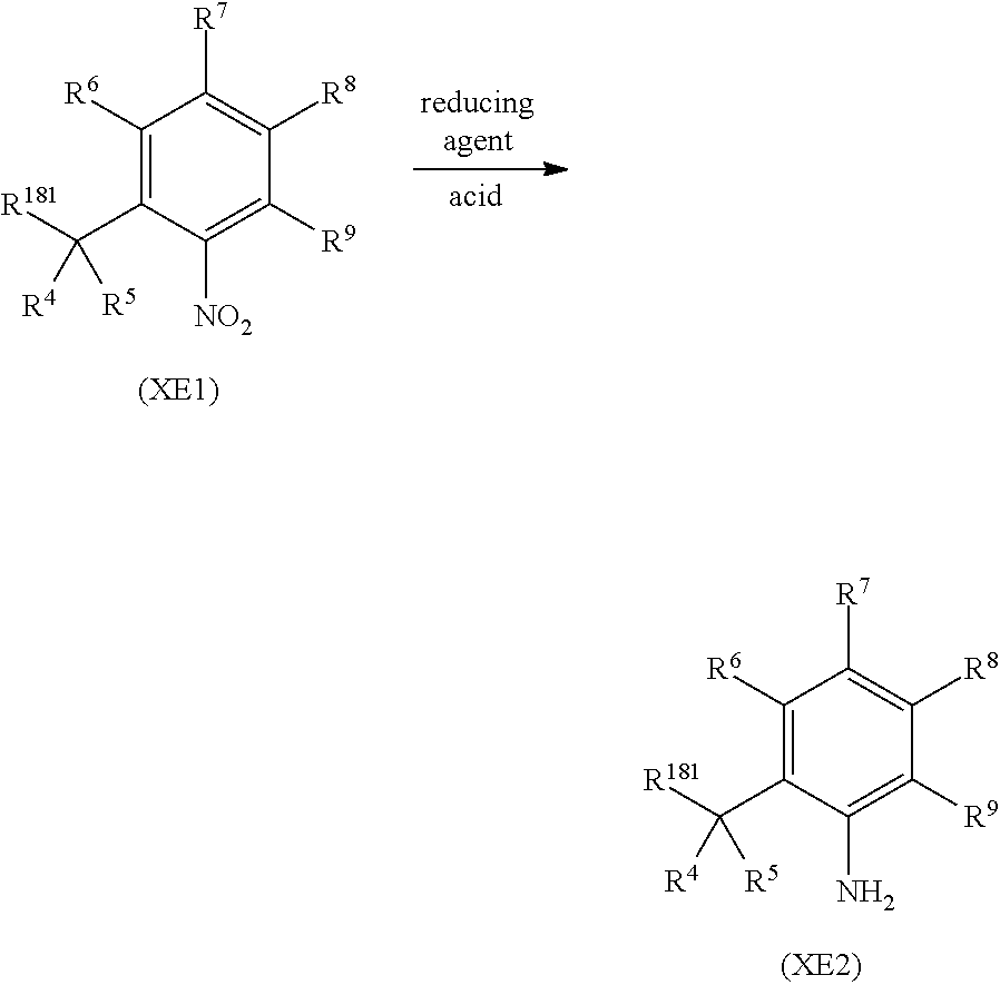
C1([R6])=C(C([R181])([R5])[R4])C(N)=C([R9])C([R8])=C1[R7].C1([R6])=C(C([R181])([R5])[R4])C([NO2])=C([R9])C([R8])=C1[R7]
